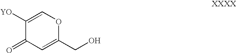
C1([YO])=COC(CO)=CC1=O
